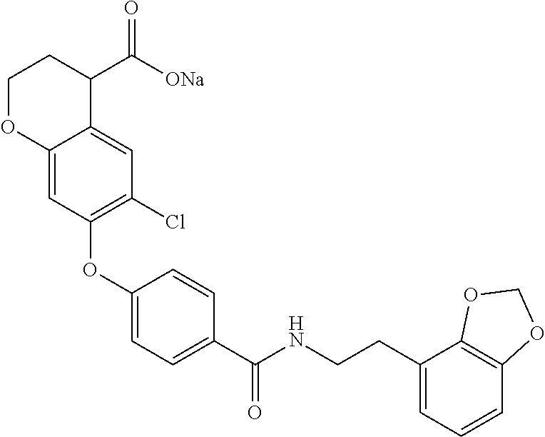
C12=CC(OC3=CC=C(C(NCCC4=CC=CC5=C4OCO5)=O)C=C3)=C(Cl)C=C1C(C([ONa])=O)CCO2
